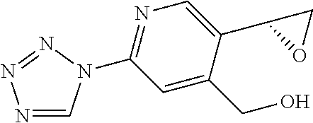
N1=CN(C2=NC=C(C3OC3)C(CO)=C2)N=N1
